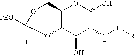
C12C(C(O)C(N[L][R])C(O)O1)OC([H])([PEG])OC2
